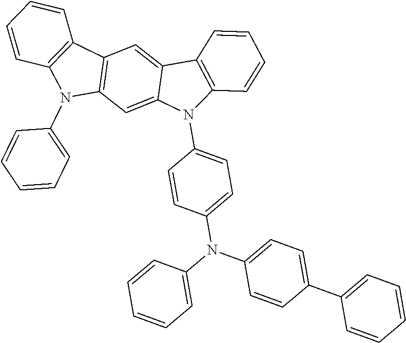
N1(C2=CC=CC=C2)C2=C(C3=C1C=CC=C3)C=C1C(=C2)N(C2=CC=C(N(C3=CC=C(C4=CC=CC=C4)C=C3)C3=CC=CC=C3)C=C2)C2=C1C=CC=C2
